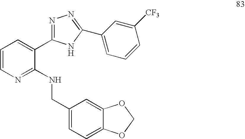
C1=CN=C(NCC2=CC=C3C(=C2)OCO3)C(C2=NN=C(C3=CC=CC([CF3])=C3)N2)=C1
